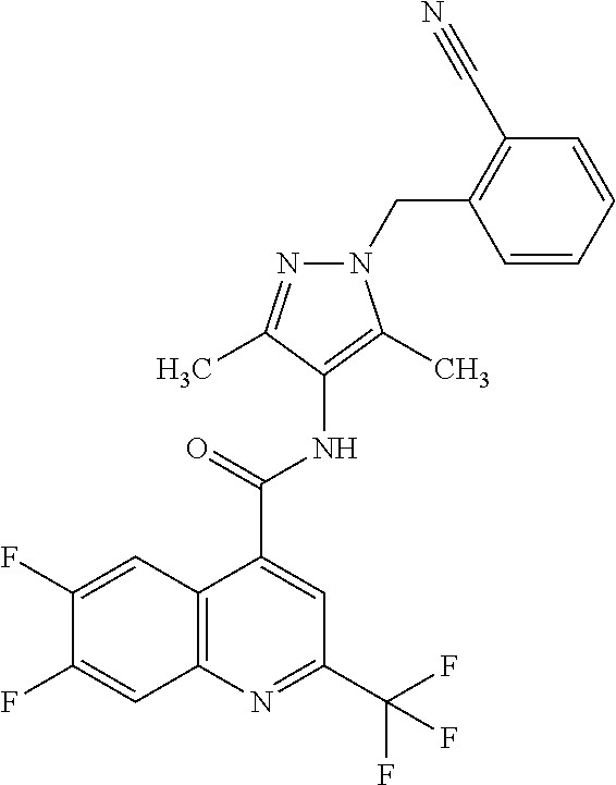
C12=C(N=C(C(F)(F)F)C=C1C(NC1=C(C)N(CC3=C(C#N)C=CC=C3)N=C1C)=O)C=C(F)C(F)=C2
